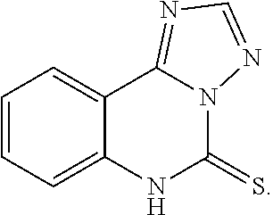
C1=CC=C2C(=C1)C1=NC=NN1C(=S)N2
